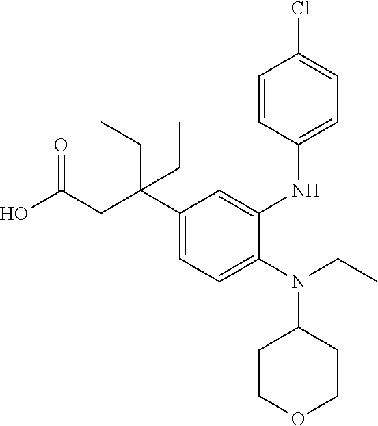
C1(C(CC(O)=O)(CC)CC)=CC=C(N(CC)C2CCOCC2)C(NC2=CC=C(Cl)C=C2)=C1
